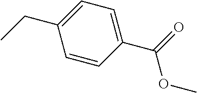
C1=CC(C(=O)OC)=CC=C1CC
